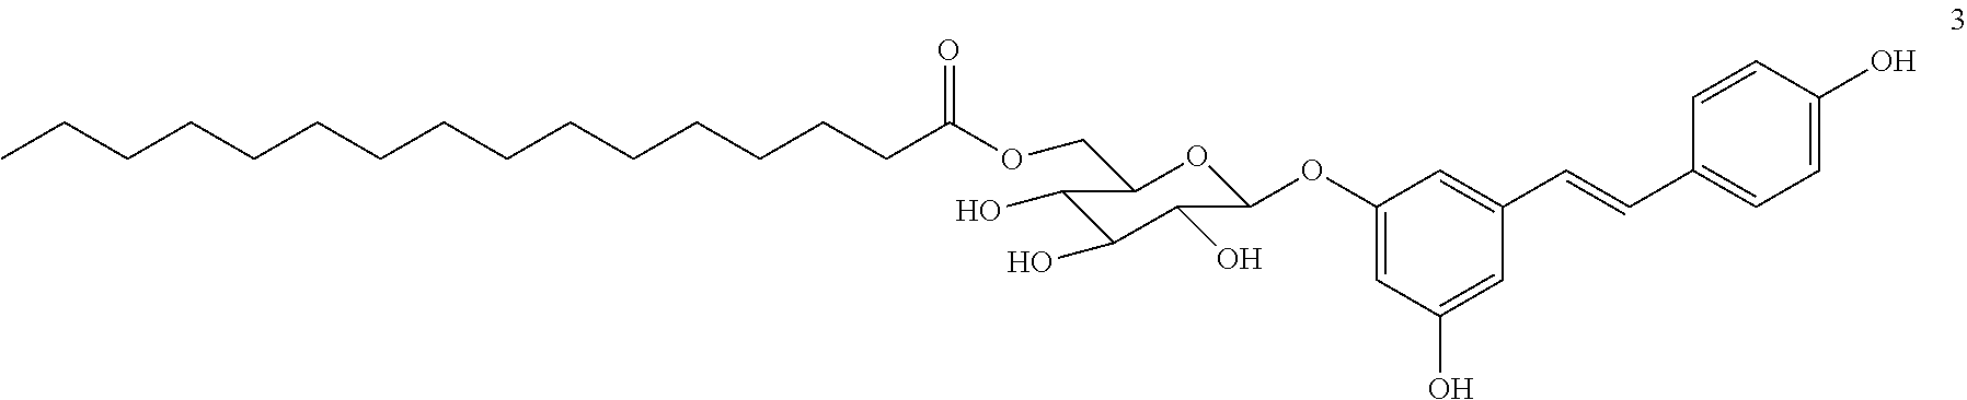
C1(OC2OC(COC(CCCCCCCCCCCCCCC)=O)C(O)C(O)C2O)=CC(O)=CC(C=CC2=CC=C(O)C=C2)=C1
